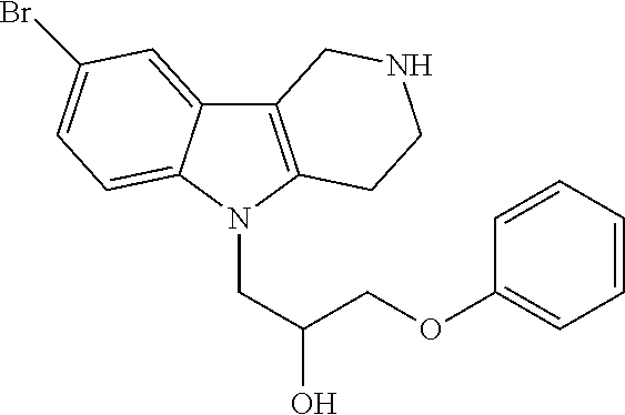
C12=C(N(CC(O)COC3=CC=CC=C3)C3=CC=C(Br)C=C13)CCNC2
